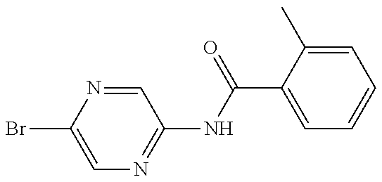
C1=C(Br)N=CC(NC(=O)C2=CC=CC=C2C)=N1
